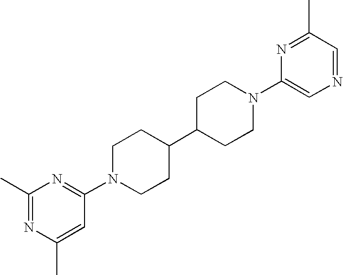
C1(C)=NC(C)=CC(N2CCC(C3CCN(C4=CN=CC(C)=N4)CC3)CC2)=N1
